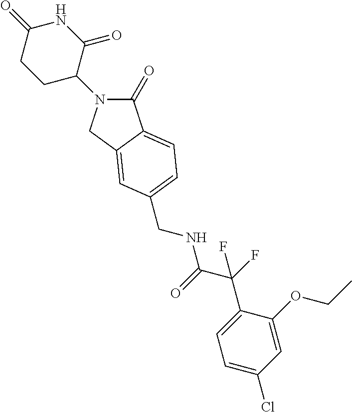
C1(=O)N(C2C(=O)NC(=O)CC2)CC2=CC(CNC(C(F)(C3=CC=C(Cl)C=C3OCC)F)=O)=CC=C12
